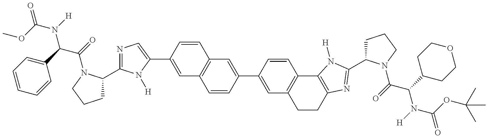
C1C(C2=NC=C(C3=CC4=C(C=C3)C=C(C3=CC5=C(C=C3)C3=C(CC5)N=C(C5CCCN5C(=O)C(C5CCOCC5)N([H])C(OC(C)(C)C)=O)N3[H])C=C4)N2[H])N(C(C(N(C(=O)OC)[H])C2=CC=CC=C2)=O)CC1
